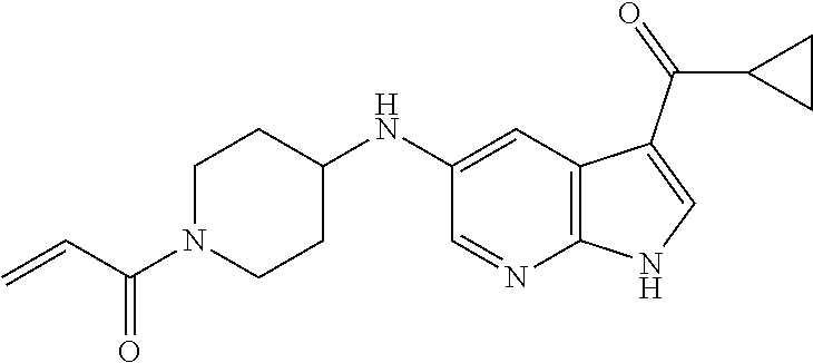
C1(NC2CCN(C(C=C)=O)CC2)=CC2=C(N=C1)NC=C2C(C1CC1)=O
